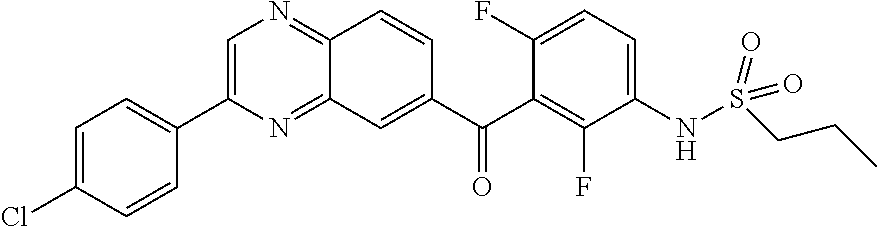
C1=C(C2=CC=C(Cl)C=C2)N=C2C(=N1)C=CC(C(C1=C(F)C(NS(=O)(=O)CCC)=CC=C1F)=O)=C2
